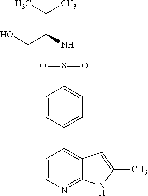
C(NS(=O)(=O)C1=CC=C(C2=C3C(=NC=C2)NC(C)=C3)C=C1)(CO)C(C)C
